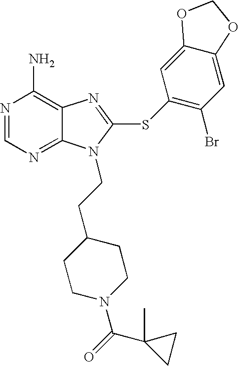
N1=CN=C2C(=C1N)N=C(SC1=C(Br)C=C3C(=C1)OCO3)N2CCC1CCN(C(=O)C2(C)CC2)CC1
